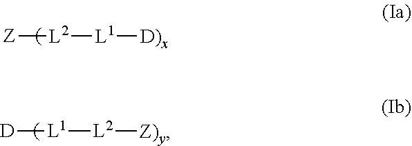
[Z][L2][L1][D)x].[D][L1][L2][Z)y]
